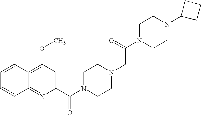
C1(C(N2CCN(CC(N3CCN(C4CCC4)CC3)=O)CC2)=O)=CC(OC)=C2C(=N1)C=CC=C2
